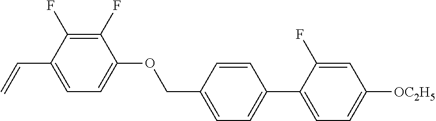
C1(F)=C(F)C(C=C)=CC=C1OCC1=CC=C(C2=CC=C([OC2H5])C=C2F)C=C1
